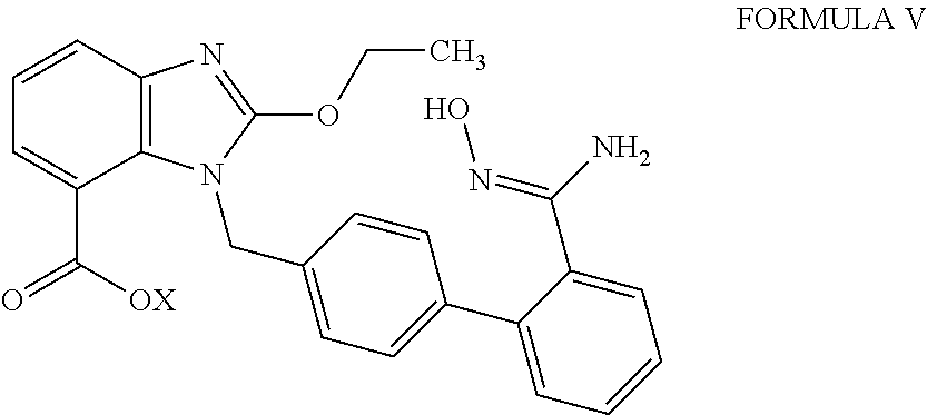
C1=CC2=C(C(C([OX])=O)=C1)N(CC1=CC=C(C3=CC=CC=C3C(N)=NO)C=C1)C(OCC)=N2
